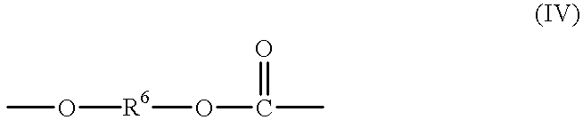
[R6](OC(C)=O)OC
